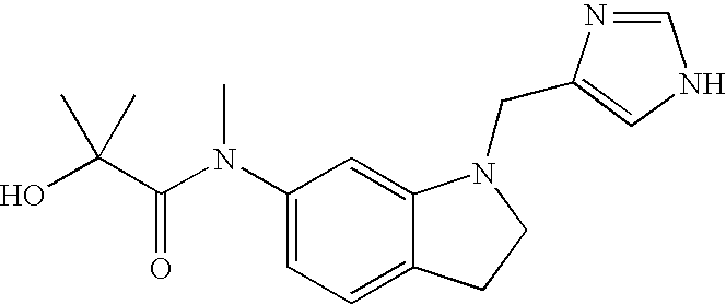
C1(N(C(C(O)(C)C)=O)C)=CC=C2C(=C1)N(CC1=CNC=N1)CC2
